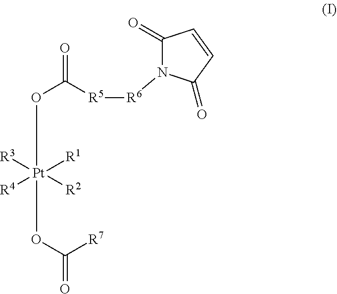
[R1][Pt]([R2])(OC(=O)[R5][R6]N1C(=O)C=CC1=O)(OC([R7])=O)([R4])[R3]
